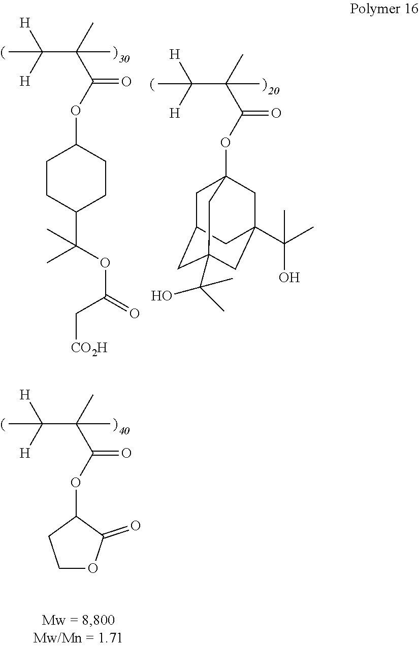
CC([H])([H])C(C)(C(OC1CCC(C(C)(OC(C[CO2H])=O)C)CC1)=O)C.CC([H])([H])C(C)(C(OC12CC3CC(C(C)(O)C)(CC(C(C)(C)O)(C1)C3)C2)=O)C.CC([H])([H])C(C)(C(OC1CCOC1=O)=O)C
